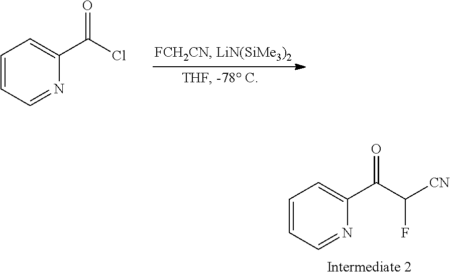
C1=CC=NC(C(C([CN])F)=O)=C1.C1=CC=NC(C(Cl)=O)=C1
